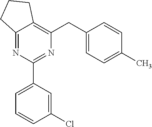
C12=NC(C3=CC=CC(Cl)=C3)=NC(CC3=CC=C(C)C=C3)=C1CCC2
